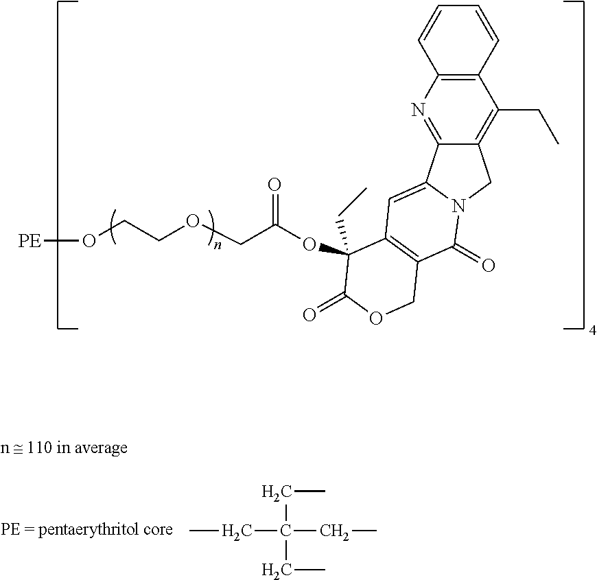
CCC(CC)(CC)CC.[PE]OCCOCC(OC1(CC)C2=C(C(=O)N3C(=C2)C2=NC4=C(C(CC)=C2C3)C=CC=C4)COC1=O)=O
